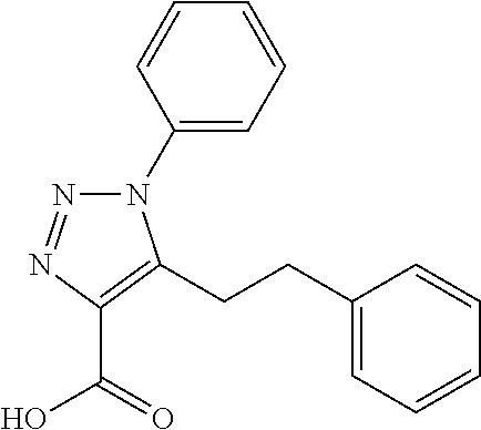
N1(C2=CC=CC=C2)N=NC(C(=O)O)=C1CCC1=CC=CC=C1
